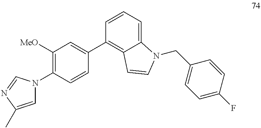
C1([MeO])=C(N2C=C(C)N=C2)C=CC(C2=C3C(=CC=C2)N(CC2=CC=C(F)C=C2)C=C3)=C1
